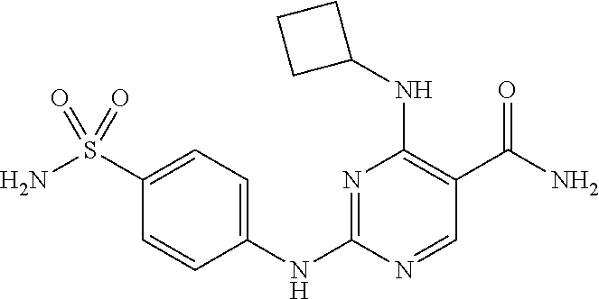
N1=C(NC2=CC=C(S(N)(=O)=O)C=C2)N=CC(C(N)=O)=C1NC1CCC1
